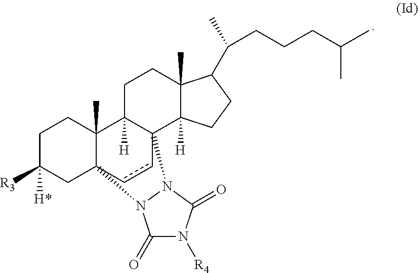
C1C([R3])([H*])CC23C(C)(C1)C1([H])C(cc2)(C2([H])C(C)(CC1)C(C(CCCC(C)C)C)CC2)N1C(=O)N([R4])C(=O)N31
